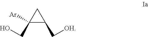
[Ar]C1(CO)CC1C[OH]
